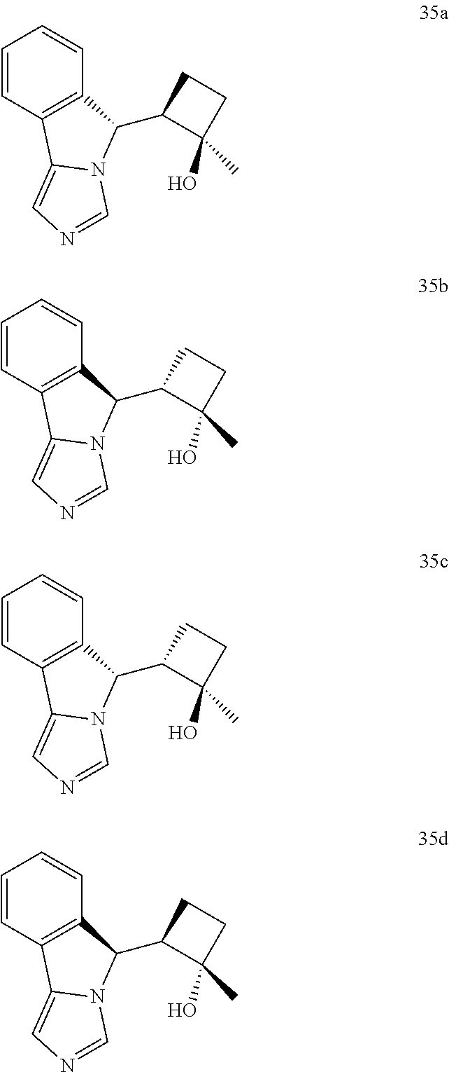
C1=CC2=C(C=C1)C(C1C(O)(C)CC1)N1C2=CN=C1.C1=CC2=C(C=C1)C(C1C(O)(C)CC1)N1C2=CN=C1.C1=CC2=C(C=C1)C(C1C(O)(C)CC1)N1C2=CN=C1.C1=CC2=C(C=C1)C(C1C(O)(C)CC1)N1C2=CN=C1
